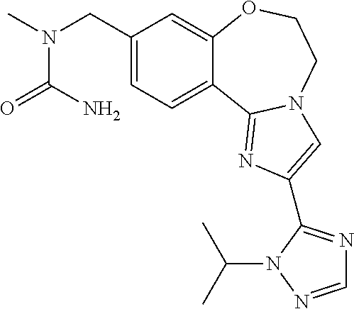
C1(CN(C)C(N)=O)=CC=C2C(=C1)OCCN1C2=NC(C2=NC=NN2C(C)C)=C1
